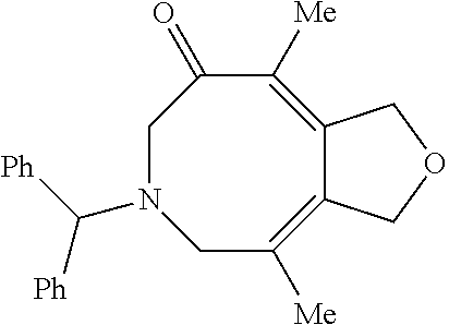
C12=C([Me])CN(C([Ph])[Ph])CC(=O)C([Me])=C1COC2
